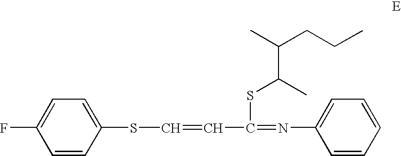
C1=CC(SC=CC(=NC2=CC=CC=C2)SC(C(CCC)C)C)=CC=C1F
